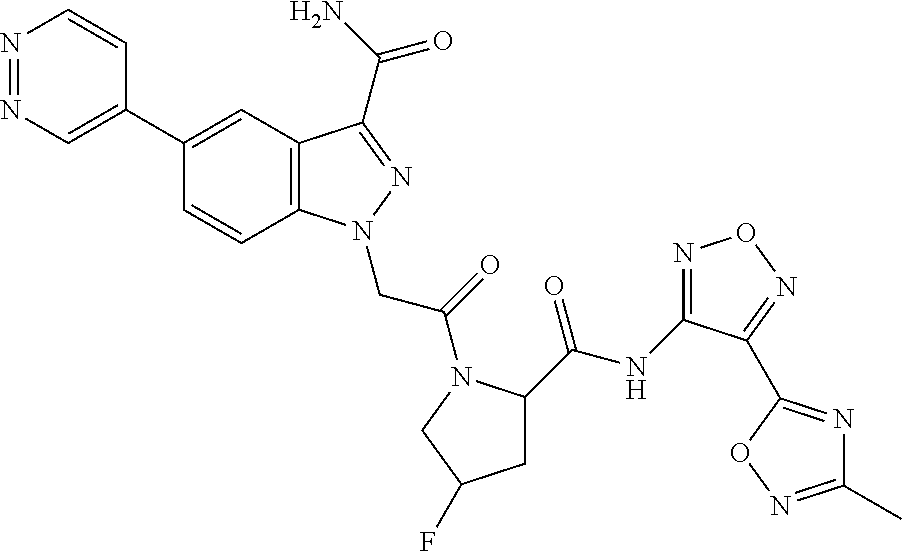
N1=NC=C(C2=CC3=C(C=C2)N(CC(=O)N2C(C(NC4=NON=C4C4=NC(C)=NO4)=O)CC(F)C2)N=C3C(N)=O)C=C1
